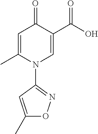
C1=C(C)N(C2=NOC(C)=C2)C=C(C(=O)O)C1=O
